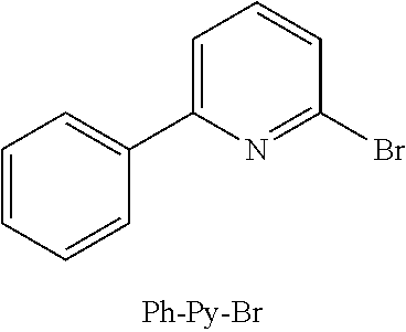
C1=CC=CC(C2=CC=CC(Br)=N2)=C1
